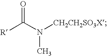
[R]C(N([CH2CH2SO3X])C)=O
